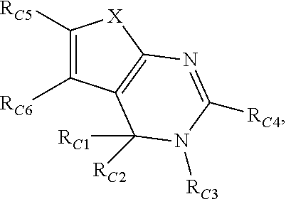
C1([RC5])=C([RC6])C2=C([X]1)N=C([RC4])N([RC3])C2([RC2])[RC1]
